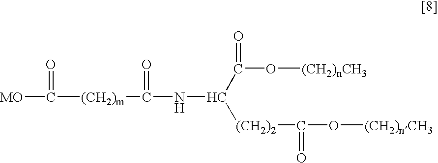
[MO]C([(CH2)m]C(NC(C(O[(CH2)nCH3])=O)[(CH2)2]C(O[(CH2)nCH3])=O)=O)=O
